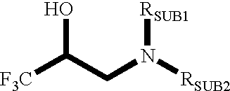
OC(CN([RSUB1])[RSUB2])[F3C]
